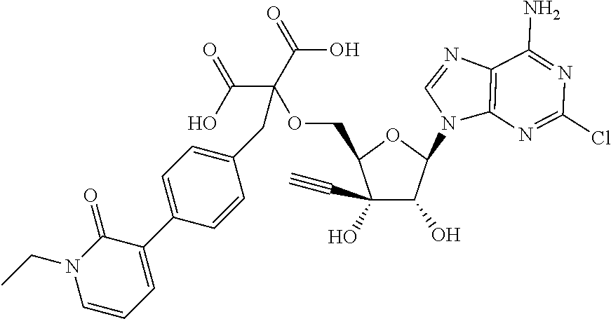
C1(C#C)(O)C(O)C(N2C3=C(N=C2)C(N)=NC(Cl)=N3)OC1COC(C(O)=O)(C(O)=O)CC1=CC=C(C2=CC=CN(CC)C2=O)C=C1
